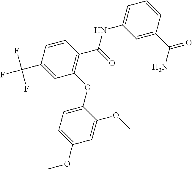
C1=CC(C(N)=O)=CC(NC(=O)C2=C(OC3=CC=C(OC)C=C3OC)C=C(C(F)(F)F)C=C2)=C1
